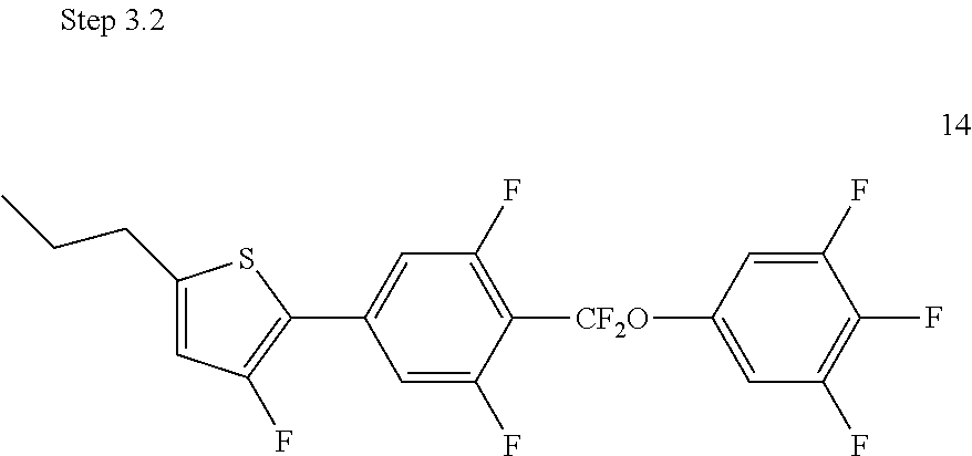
C1(CCC)=CC(F)=C(C2=CC(F)=C([CF2O]C3=CC(F)=C(F)C(F)=C3)C(F)=C2)S1
